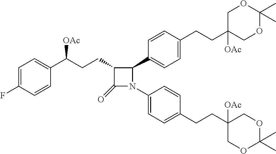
C1=C(F)C=CC(C(CCC2C(=O)N(C3=CC=C(CCC4([OAc])COC(C)(C)OC4)C=C3)C2C2=CC=C(CCC3([OAc])COC(C)(C)OC3)C=C2)[OAc])=C1
